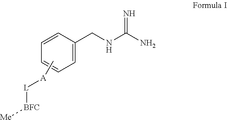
C1=CC(CNC(N)=N)=CC=C1.C[A][L][BFC][Me]
